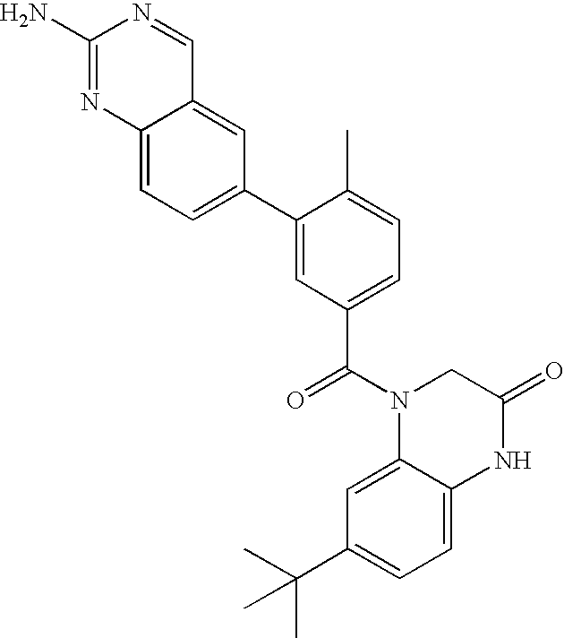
C12=CC=C(C3=CC(C(=O)N4C5=CC(C(C)(C)C)=CC=C5NC(=O)C4)=CC=C3C)C=C1C=NC(N)=N2
